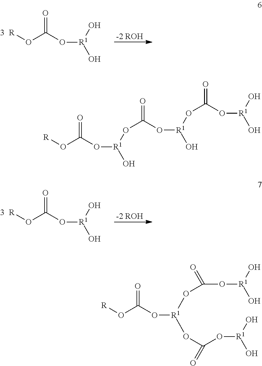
[-2 ROH].[R]OC(O[R1](O)O)=O.[-2 ROH].[R]OC(O[R1](O)O)=O.[R]OC(O[R1](O)OC(=O)O[R1](OC(O[R1](O)O)=O)O)=O.[R]OC(O[R1](OC(O[R1](O)O)=O)OC(=O)O[R1](O)O)=O
